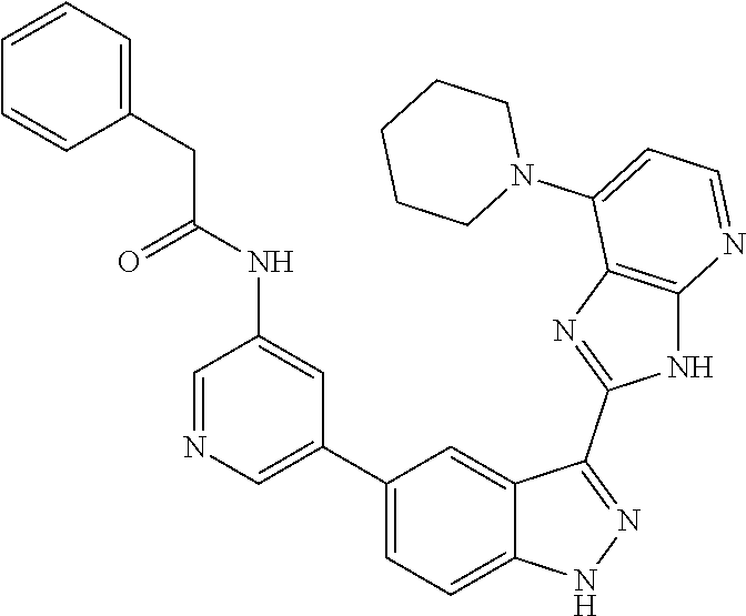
C1=NC=C(C2=CC=C3C(=C2)C(C2=NC4=C(N2)N=CC=C4N2CCCCC2)=NN3)C=C1NC(CC1=CC=CC=C1)=O
